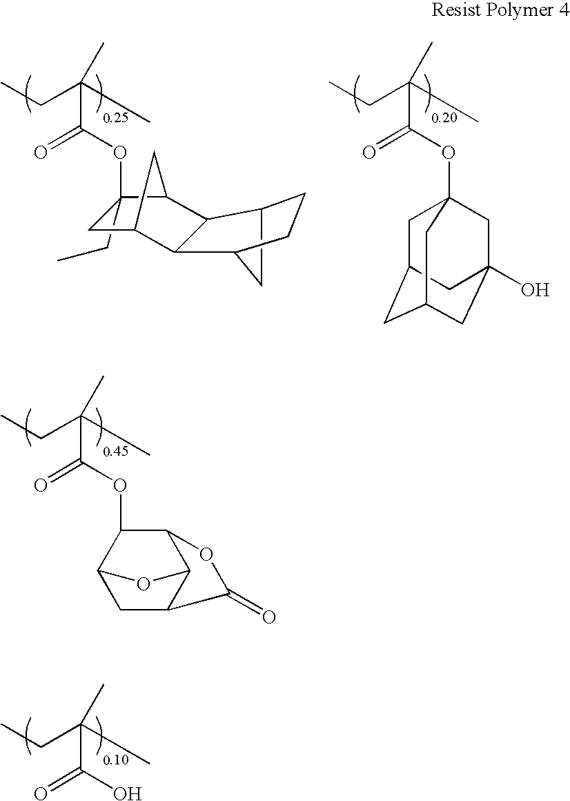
CCC(C)(C(O)=O)C.CCC(C)(C(OC1(CC)C2C3C(C(C2)C1)C1CC3CC1)=O)C.CCC(C)(C(OC12CC3CC(CC(O)(C1)C3)C2)=O)C.CCC(C)(C(OC1C2CC3C(C1OC3=O)O2)=O)C
